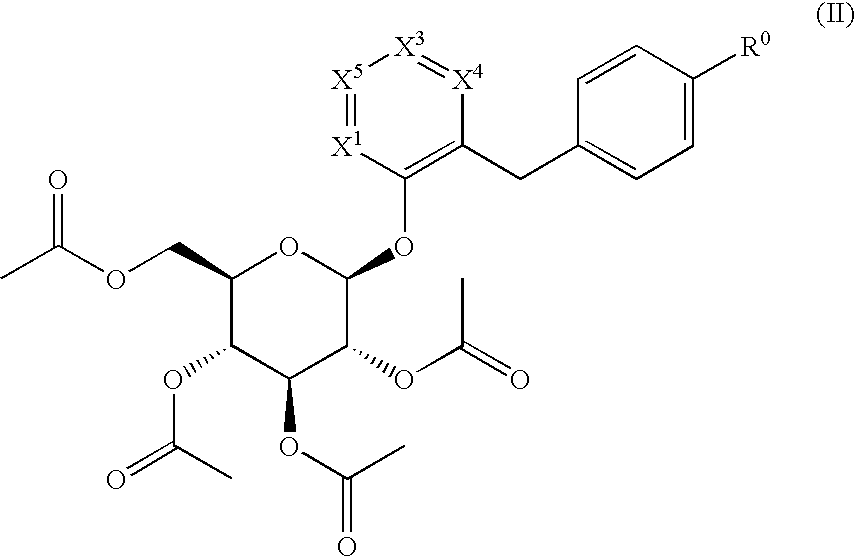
C1(COC(C)=O)C(OC(=O)C)C(OC(C)=O)C(OC(=O)C)C(OC2=C(CC3=CC=C([R0])C=C3)[X4]=[X3][X5]=[X1]2)O1
